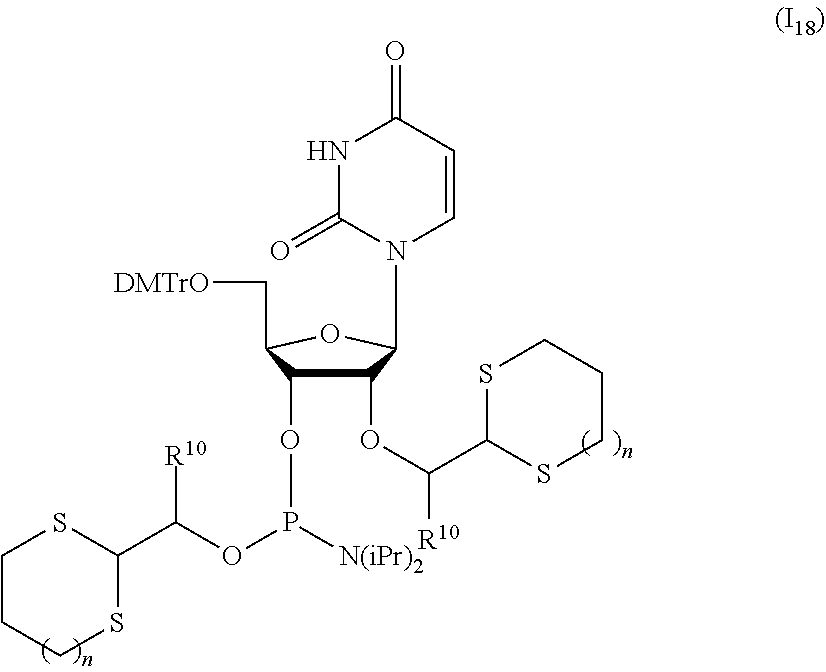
O=C1NC(=O)N(C2C(OC(C3SCCCS3)[R10])C(OP(OC([R10])C3SCCCS3)[N(iPr)2])C(C[DMTrO])O2)C=C1
